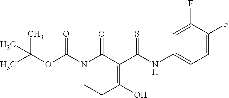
CC(OC(N1CCC(O)=C(C(NC2=CC=C(F)C(F)=C2)=S)C1=O)=O)(C)C
